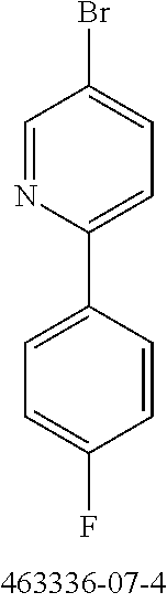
C1(C2=CC=C(Br)C=N2)=CC=C(F)C=C1
